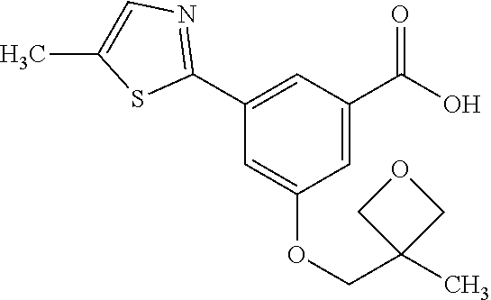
C1=C(C2=NC=C(C)S2)C=C(OCC2(C)COC2)C=C1C(O)=O
